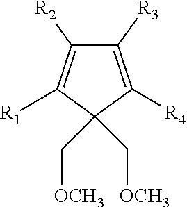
C1([R3])=C([R4])C(C[OCH3])(C[OCH3])C([R1])=C1[R2]
